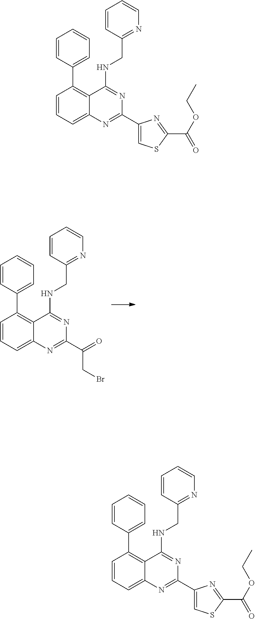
C1=CC(C2=C3C(=CC=C2)N=C(C(=O)CBr)N=C3NCC2=NC=CC=C2)=CC=C1.C1=CC(C2=C3C(=CC=C2)N=C(C2=CSC(C(OCC)=O)=N2)N=C3NCC2=NC=CC=C2)=CC=C1.C1=CC(C2=C3C(=CC=C2)N=C(C2=CSC(C(=O)OCC)=N2)N=C3NCC2=NC=CC=C2)=CC=C1
